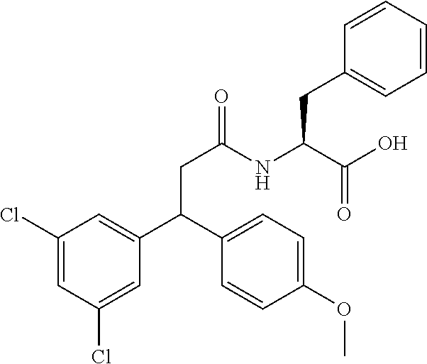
C1(Cl)=CC(Cl)=CC(C(C2=CC=C(OC)C=C2)CC(=O)NC(C(O)=O)CC2=CC=CC=C2)=C1
